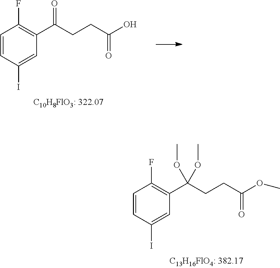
C1=CC(I)=CC(C(CCC(OC)=O)(OC)OC)=C1F.C1=CC(I)=CC(C(CCC(O)=O)=O)=C1F
